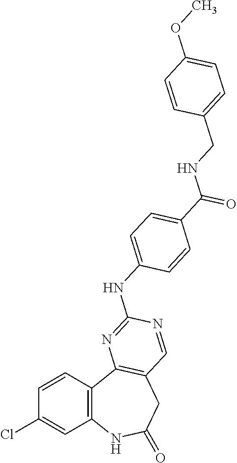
C1=CC2=C(C=C1Cl)NC(=O)CC1=C2N=C(NC2=CC=C(C(NCC3=CC=C(OC)C=C3)=O)C=C2)N=C1
